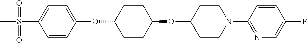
C1=CC(OC2CCC(OC3CCN(C4=NC=C(F)C=C4)CC3)CC2)=CC=C1S(C)(=O)=O
